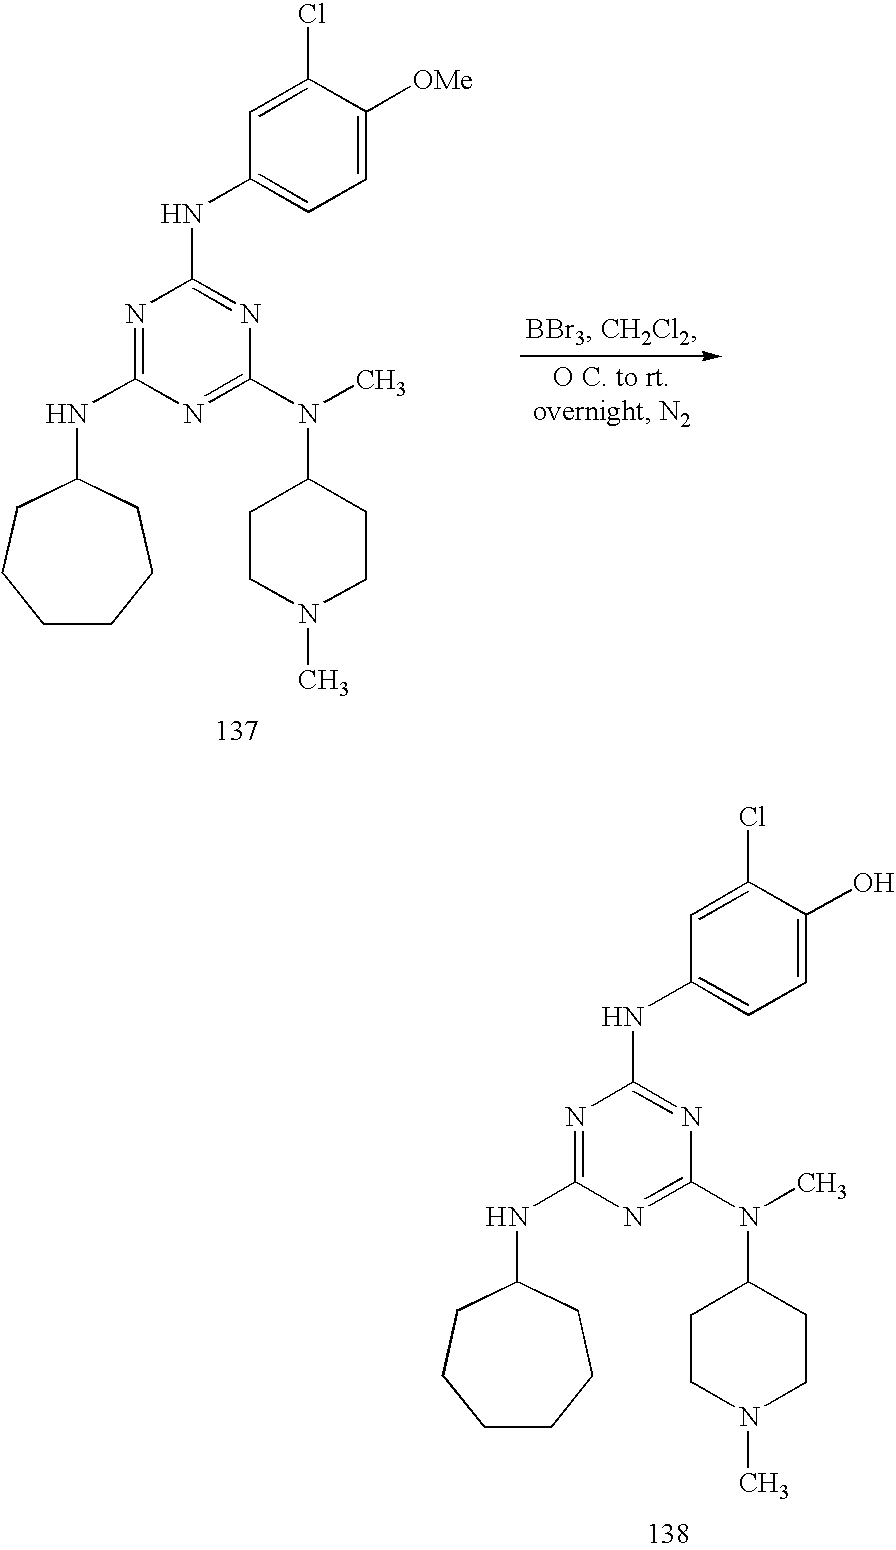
N(C1CCCCCC1)C1=NC(NC2=CC=C(O)C(Cl)=C2)=NC(N(C2CCN(C)CC2)C)=N1.N(C1CCCCCC1)C1=NC(NC2=CC=C([OMe])C(Cl)=C2)=NC(N(C2CCN(C)CC2)C)=N1
